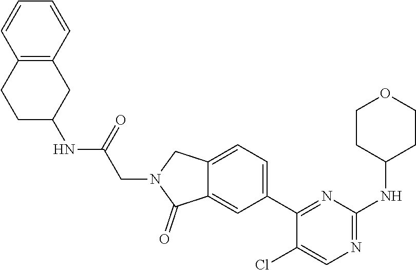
C12=CC(C3=NC(NC4CCOCC4)=NC=C3Cl)=CC=C1CN(CC(NC1CC3=C(C=CC=C3)CC1)=O)C2=O
